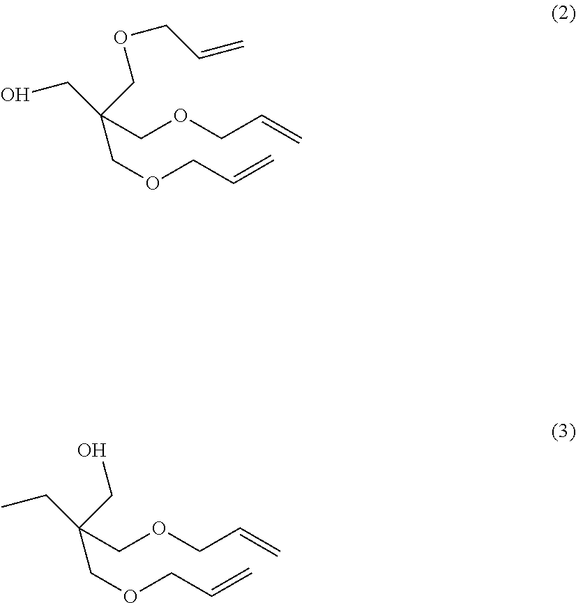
OCC(COCC=C)(COCC=C)COCC=C.CCC(CO)(COCC=C)COCC=C
